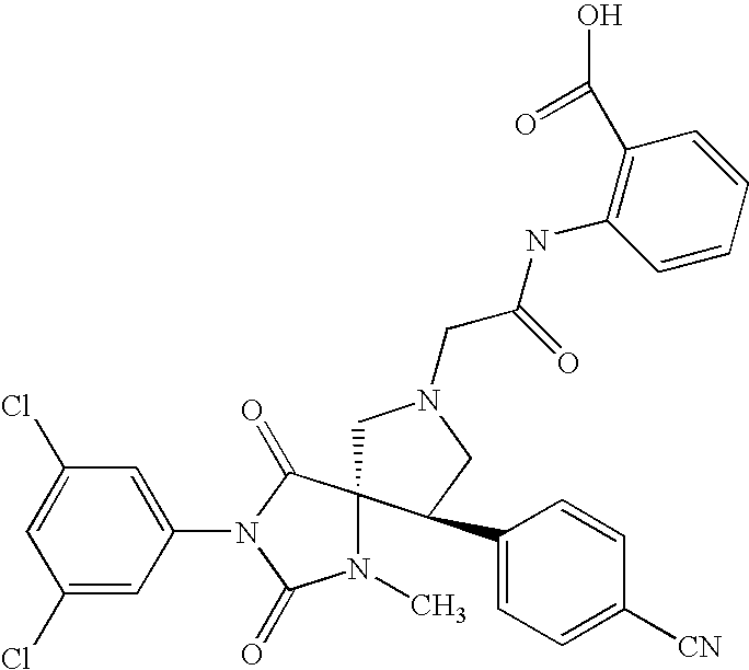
C1=C(Cl)C=C(N2C(=O)C3(N(C)C2=O)CN(CC(NC2=C(C(=O)O)C=CC=C2)=O)CC3C2=CC=C([CN])C=C2)C=C1Cl
